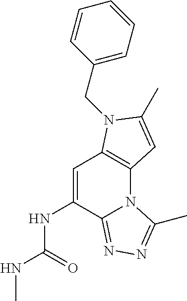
C1=C(NC(NC)=O)C2=NN=C(C)N2C2=C1N(CC1=CC=CC=C1)C(C)=C2
